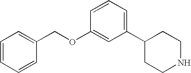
C1(C2CCNCC2)=CC=CC(OCC2=CC=CC=C2)=C1
